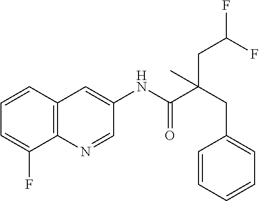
C12=C(C=CC=C1F)C=C(NC(C(CC1=CC=CC=C1)(CC(F)F)C)=O)C=N2
